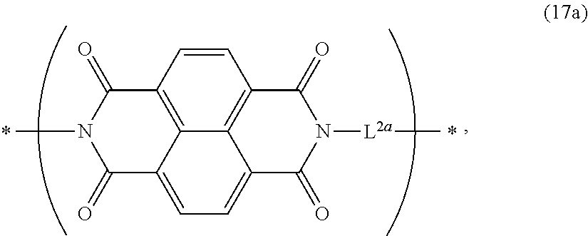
C1=CC2=C3C4=C1C(=O)N([L2a]C)C(=O)C4=CC=C3C(=O)N(C)C2=O
